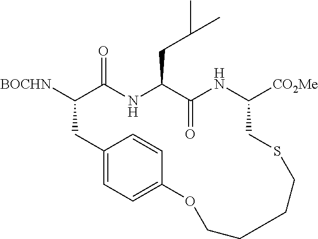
C12=CC=C(C=C1)OCCCCSCC([CO2Me])NC(=O)C(CC(C)C)NC(=O)C([BOCHN])C2
